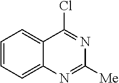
C1=CC=C2C(=C1)C(Cl)=NC([Me])=N2
